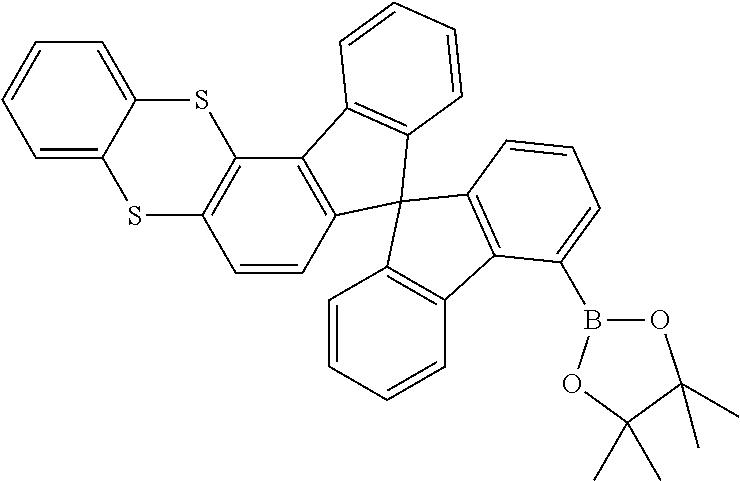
C1=CC=C2C(=C1)SC1=C(S2)C=CC2=C1C1=C(C=CC=C1)C21C2=C(C=CC=C2)C2=C1C=CC=C2B1OC(C)(C)C(C)(C)O1
